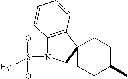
C12=C(C3(CN1S(C)(=O)=O)CCC(C)CC3)C=CC=C2
